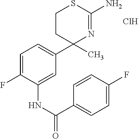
C1CC(C)(C2=CC=C(F)C(NC(C3=CC=C(F)C=C3)=O)=C2)N=C(N)S1.Cl
